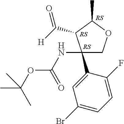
C1(NC(=O)OC(C)(C)C)(C2=CC(Br)=CC=C2F)COC(C)C1C(=O)[H]
